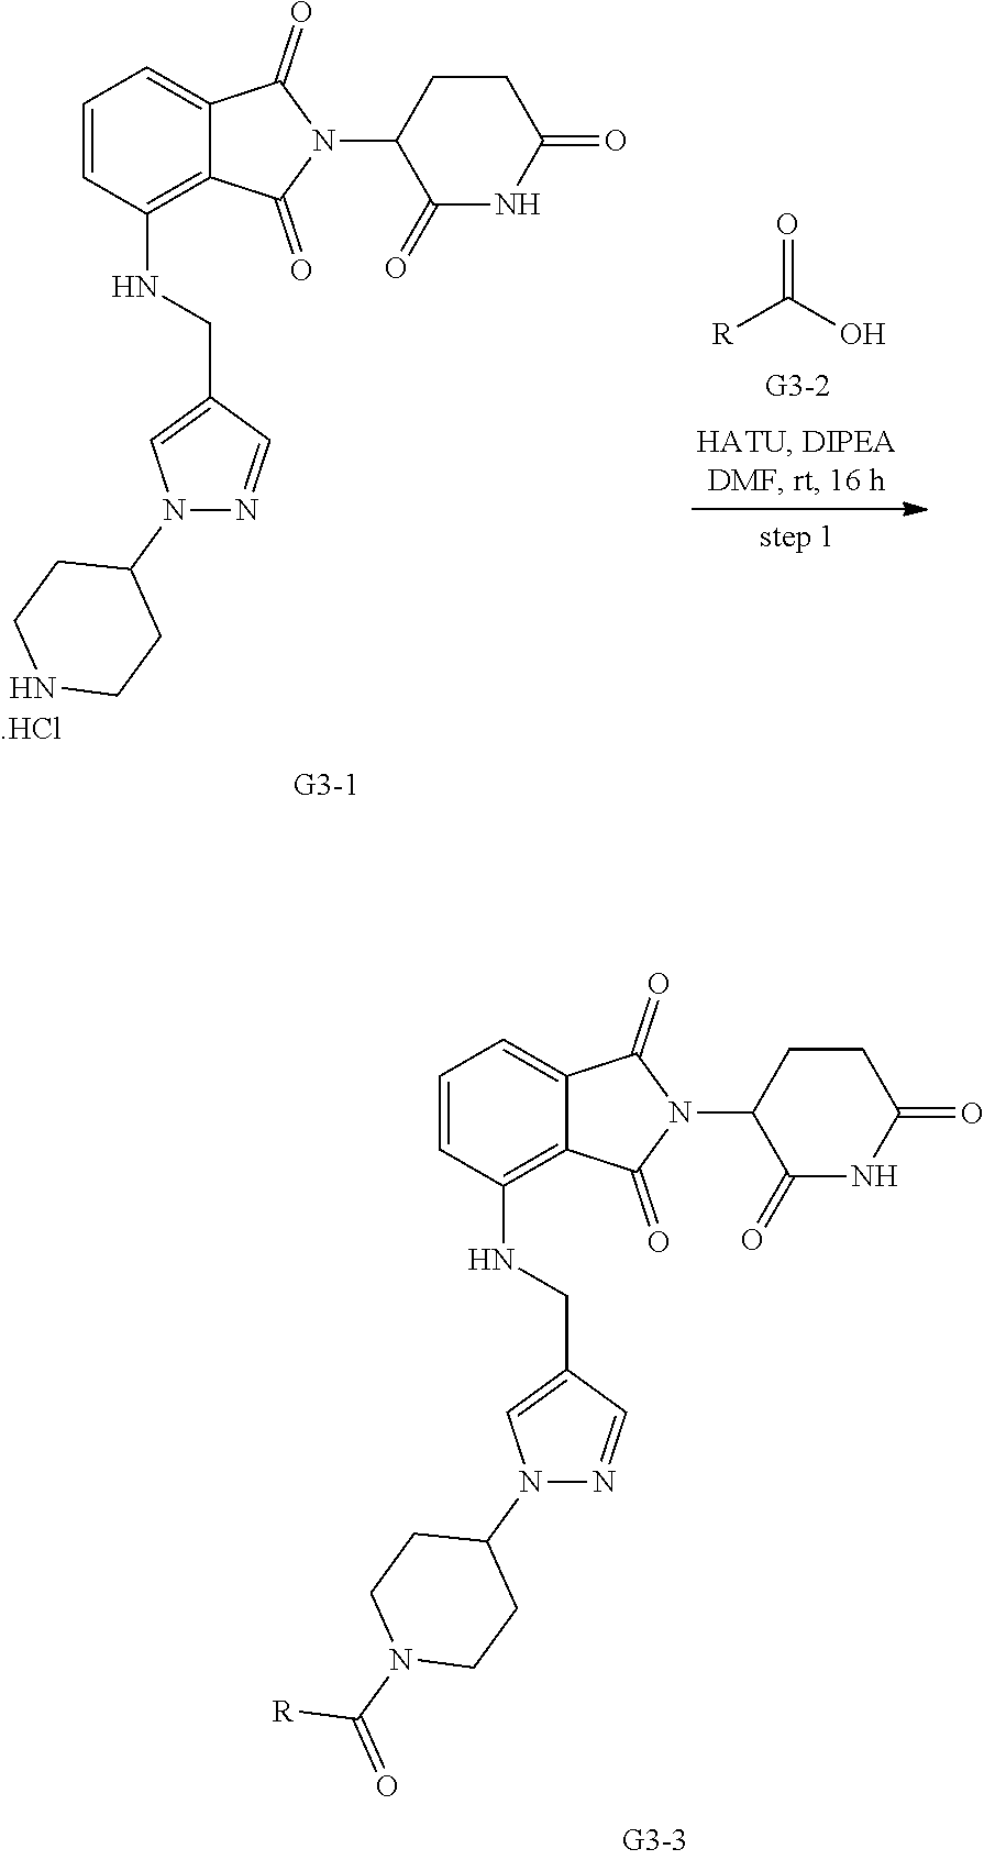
C1CN(C([R])=O)CCC1N1C=C(CNC2=C3C(=CC=C2)C(=O)N(C2C(=O)NC(=O)CC2)C3=O)C=N1.C1CNCCC1N1C=C(CNC2=C3C(=CC=C2)C(=O)N(C2C(=O)NC(=O)CC2)C3=O)C=N1.[.HCl].C(=O)([R])O
